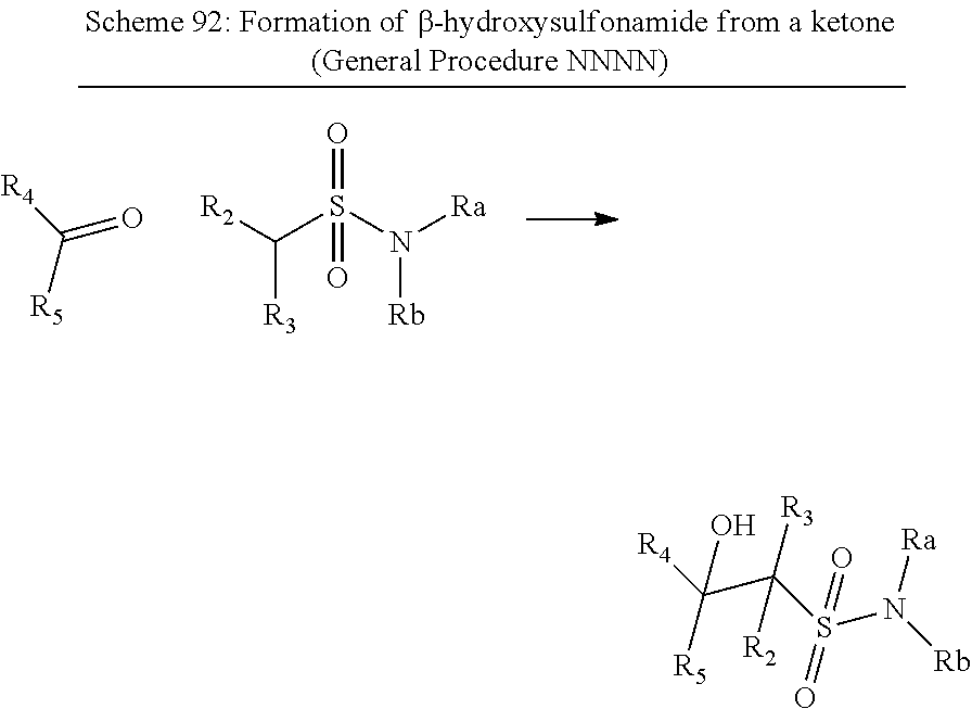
[R4]C(=O)[R5].[R2]C(S(N([Ra])[Rb])(=O)=O)[R3].[Rb]N(S(C(C([R5])([R4])O)([R3])[R2])(=O)=O)[Ra]
